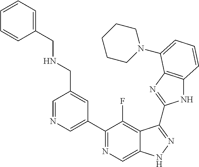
C1=NC=C(C2=NC=C3C(=C2F)C(C2=NC4=C(N2)C=CC=C4N2CCCCC2)=NN3)C=C1CNCC1=CC=CC=C1
